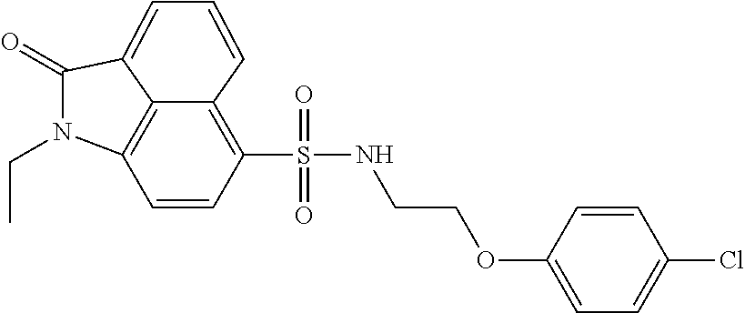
C1=CC(S(NCCOC2=CC=C(Cl)C=C2)(=O)=O)=C2C=CC=C3C(=O)N(CC)C1=C23
